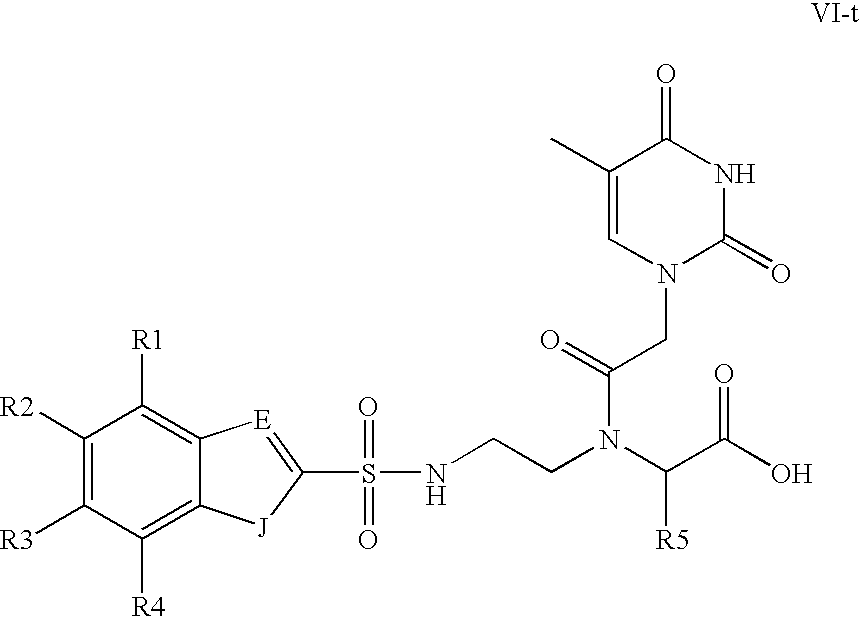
C12=C([R4])C([R3])=C([R2])C([R1])=C1[E]=C(S(=O)(NCCN(C(C(O)=O)[R5])C(=O)CN1C(=O)NC(=O)C(C)=C1)=O)[J]2
